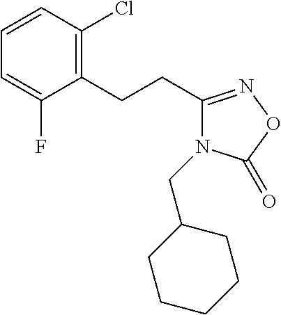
C1(F)=CC=CC(Cl)=C1CCC1=NOC(=O)N1CC1CCCCC1
